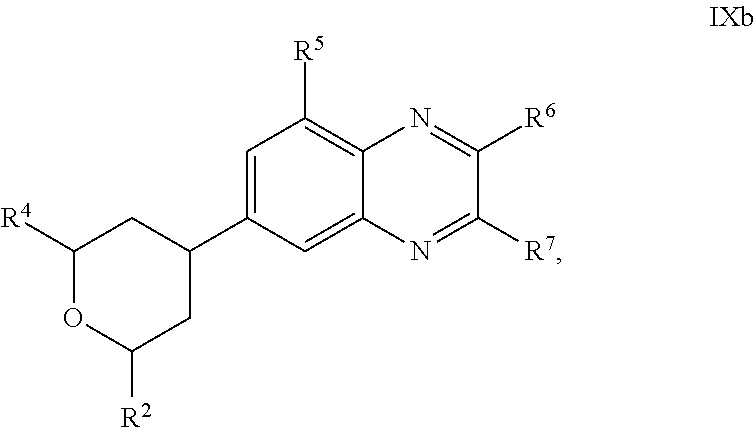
C1=C(C2CC([R4])OC([R2])C2)C=C2C(=C1[R5])N=C([R6])C([R7])=N2
